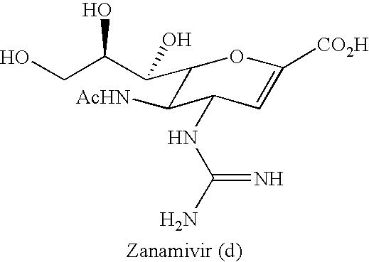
C1(C(C(CO)O)O)C([AcHN])C(NC(N)=N)C=C([CO2H])O1
